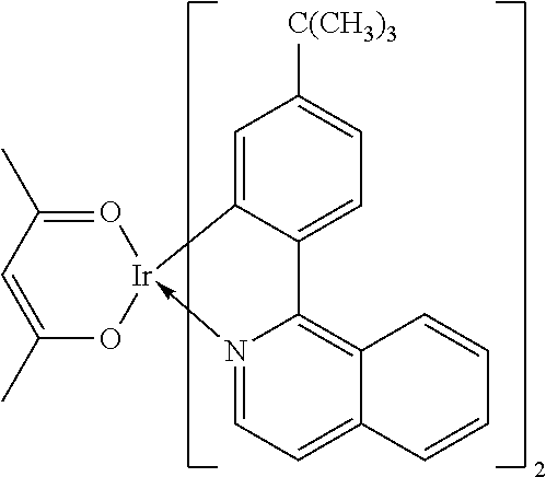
N12->[Ir]3(C4=CC([C(CH3)3])=CC=C4C1=C1C(=CC=2)C=CC=C1)O=C(C)C=C(C)O3
